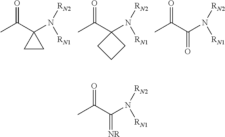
CC(C(N([RN1])[RN2])=[NR])=O.CC(C1(N([RN1])[RN2])CC1)=O.CC(C1(N([RN1])[RN2])CCC1)=O.CC(C(N([RN1])[RN2])=O)=O
